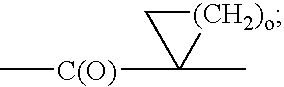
[(CH2)o]1CC1(C)[C(O)]C
